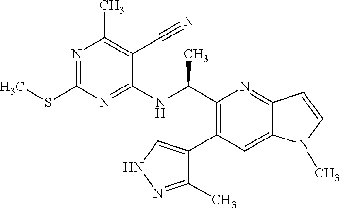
C1(C(NC2=NC(SC)=NC(C)=C2C#N)C)=C(C2=CNN=C2C)C=C2C(=N1)C=CN2C
